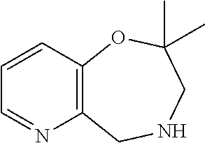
C12=C(C=CC=N1)OC(C)(C)CNC2
